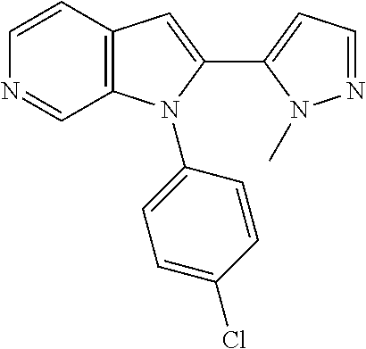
C1=CC2=C(C=N1)N(C1=CC=C(Cl)C=C1)C(C1=CC=NN1C)=C2
